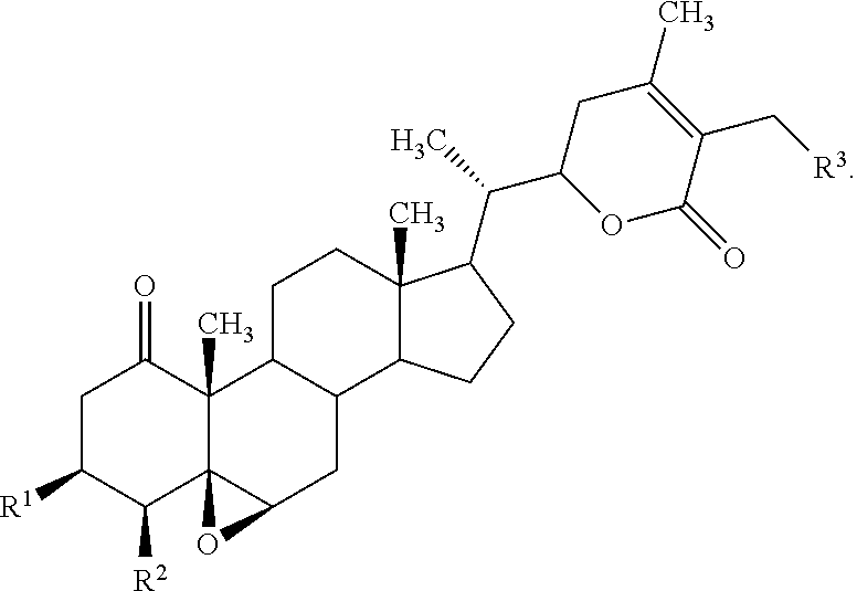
C1C([R1])C([R2])C23C(C)(C1=O)C1C(CC2O3)C2C(C)(CC1)C(C(C1OC(=O)C(C[R3])=C(C)C1)C)CC2
